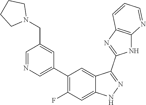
C1=NC=C(C2=C(F)C=C3C(=C2)C(C2=NC4=C(N2)N=CC=C4)=NN3)C=C1CN1CCCC1
